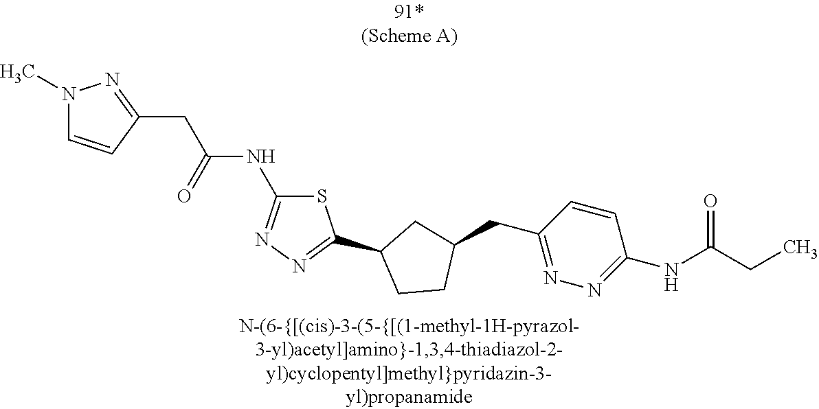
C(C1=NN=C(NC(CC)=O)C=C1)C1CCC(C2=NN=C(NC(CC3=NN(C)C=C3)=O)S2)C1
